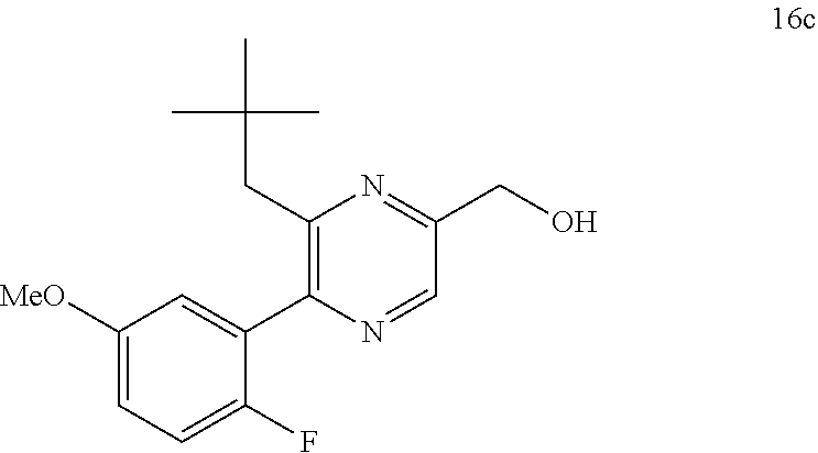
C1(C2=C(CC(C)(C)C)N=C(CO)C=N2)=CC([MeO])=CC=C1F
